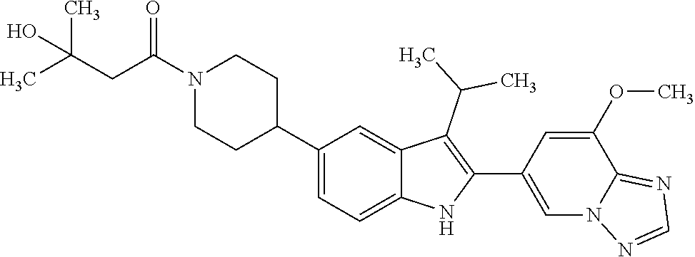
N1(C(CC(C)(O)C)=O)CCC(C2=CC=C3C(=C2)C(C(C)C)=C(C2=CN4C(=NC=N4)C(OC)=C2)N3)CC1
